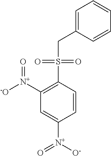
C1=CC(S(=O)(=O)CC2=CC=CC=C2)=C([N+](=O)[-O])C=C1[N+]([O-])=O
